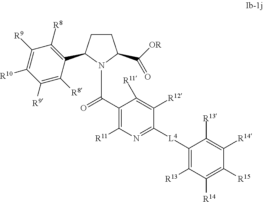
C(C1=C([R11])N=C([L4]C2=C([R13])C([R14])=C([R15])C([R14])=C2[R13])C([R12])=C1[R11])(N1C(C([OR])=O)CCC1C1=C([R8])C([R9])=C([R10])C([R9])=C1[R8])=O
